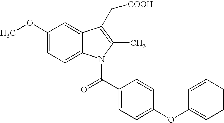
C1(OC)=CC=C2C(=C1)C(C[COOH])=C(C)N2C(C1=CC=C(OC2=CC=CC=C2)C=C1)=O
